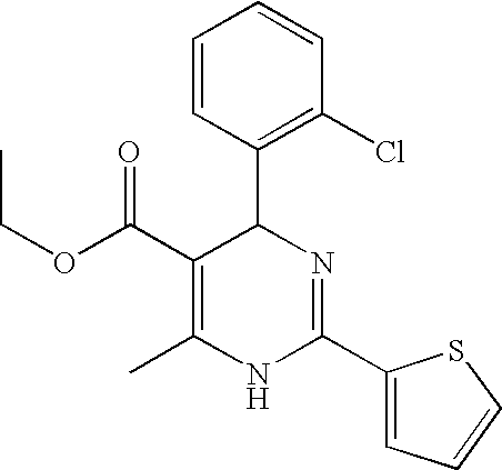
C(OC(C1=C(C)NC(C2=CC=CS2)=NC1C1=C(Cl)C=CC=C1)=O)C
